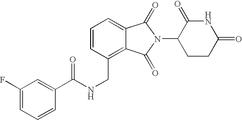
C1=CC(CNC(C2=CC(F)=CC=C2)=O)=C2C(=C1)C(=O)N(C1CCC(=O)NC1=O)C2=O
